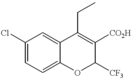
C1=C(Cl)C=C2C(=C1)OC([CF3])C([CO2H])=C2CC
